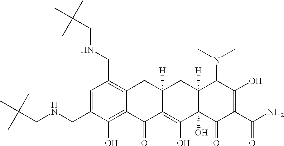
C1(CNCC(C)(C)C)=CC(CNCC(C)(C)C)=C2C(=C1O)C(=O)C1=C(O)C3(O)C([H])(CC1([H])C2)C(N(C)C)C(O)=C(C(N)=O)C3=O
